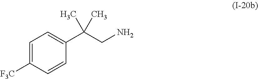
C1=C([F3C])C=CC(C(CN)(C)C)=C1
